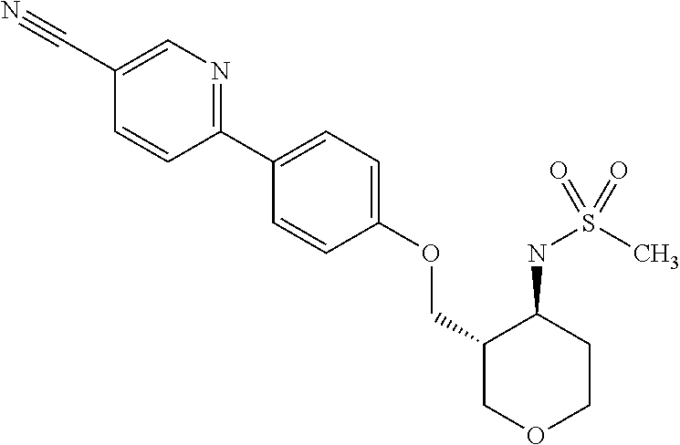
C1(C#N)=CN=C(C2=CC=C(OCC3COCCC3NS(C)(=O)=O)C=C2)C=C1
